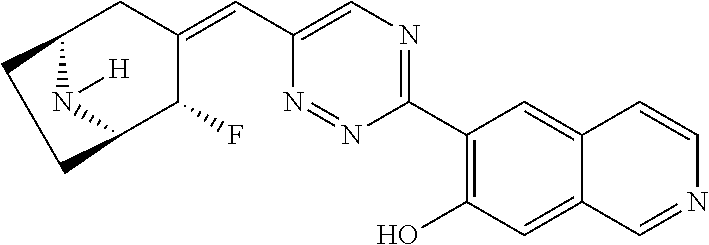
C1(C2=C(O)C=C3C(=C2)C=CN=C3)=NC=C(C=C2CC3N([H])C(C2F)CC3)N=N1
